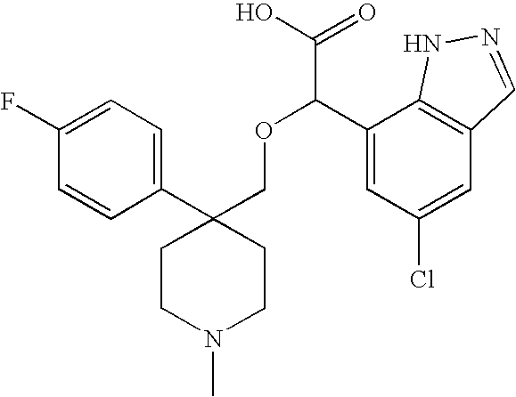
C1(C2(COC(C3=CC(Cl)=CC4=C3NN=C4)C(O)=O)CCN(C)CC2)=CC=C(F)C=C1
